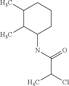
C1(C)C(C)C(NC(C(Cl)C)=O)CCC1
